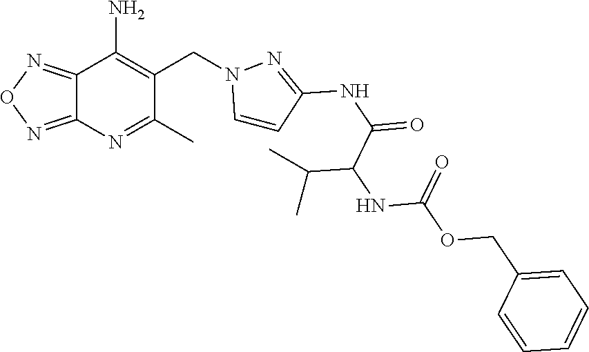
C12=NON=C1N=C(C)C(CN1C=CC(NC(=O)C(NC(=O)OCC3=CC=CC=C3)C(C)C)=N1)=C2N
